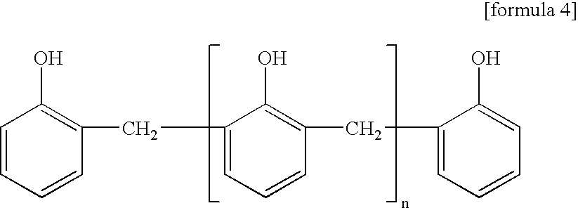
C1=CC=CC(CCC2=CC=CC(CC3=CC=CC=C3O)=C2O)=C1O
